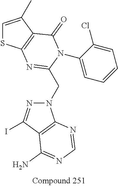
C1=C(C)C2=C(S1)N=C(CN1N=C(I)C3=C1N=CN=C3N)N(C1=CC=CC=C1Cl)C2=O
